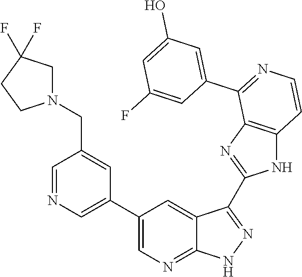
C1=NC=C(C2=CN=C3C(=C2)C(C2=NC4=C(N2)C=CN=C4C2=CC(O)=CC(F)=C2)=NN3)C=C1CN1CC(F)(F)CC1
